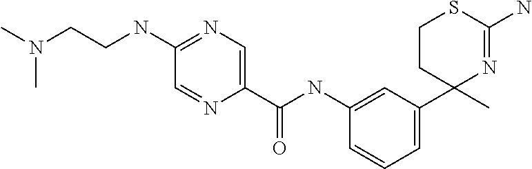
C1(C(NC2=CC(C3(C)N=C(N)SCC3)=CC=C2)=O)=CN=C(NCCN(C)C)C=N1
